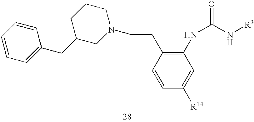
C1=CC=C(CC2CCCN(CCC3=C(NC(=O)N[R3])C=C([R14])C=C3)C2)C=C1
